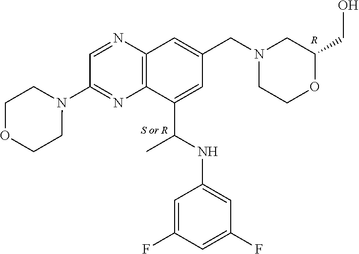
C1=NC2=C(N=C1N1CCOCC1)C(C(C)NC1=CC(F)=CC(F)=C1)=CC(CN1CCOC(CO)C1)=C2.[R]
